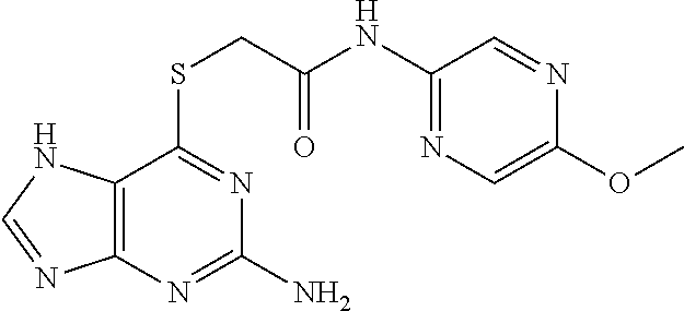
C12=C(N=C(N)N=C1SCC(NC1=NC=C(OC)N=C1)=O)N=CN2
